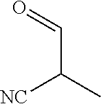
C(C([NC])C)=O
